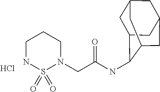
N1S(=O)(=O)N(CC(NC2C3CC4CC(CC2C4)C3)=O)CCC1.Cl
